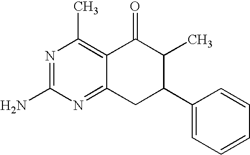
C12=C(C)N=C(N)N=C1CC(C1=CC=CC=C1)C(C)C2=O
